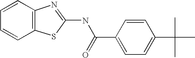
C1=CC2=C(C=C1)SC(NC(C1=CC=C(C(C)(C)C)C=C1)=O)=N2
